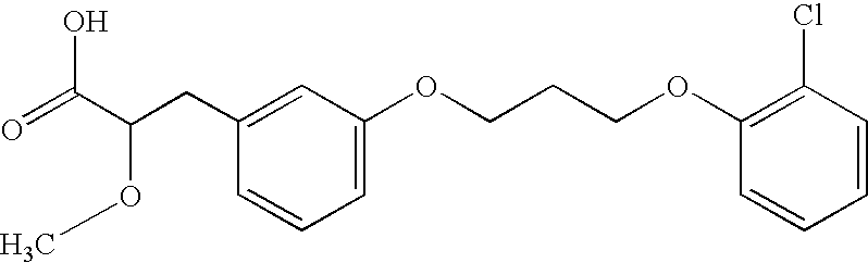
C1(OCCCOC2=C(Cl)C=CC=C2)=CC=CC(CC(C(=O)O)OC)=C1
